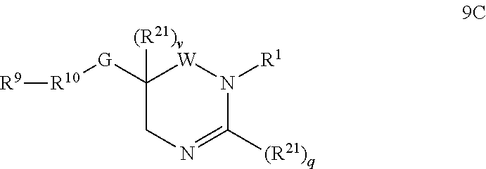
C1([G][R10][R9])([(R21)v])CN=C([(R21)q])N([R1])[W]1
